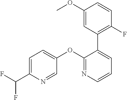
C1=C(C(F)F)N=CC(OC2=NC=CC=C2C2=C(F)C=CC(OC)=C2)=C1
